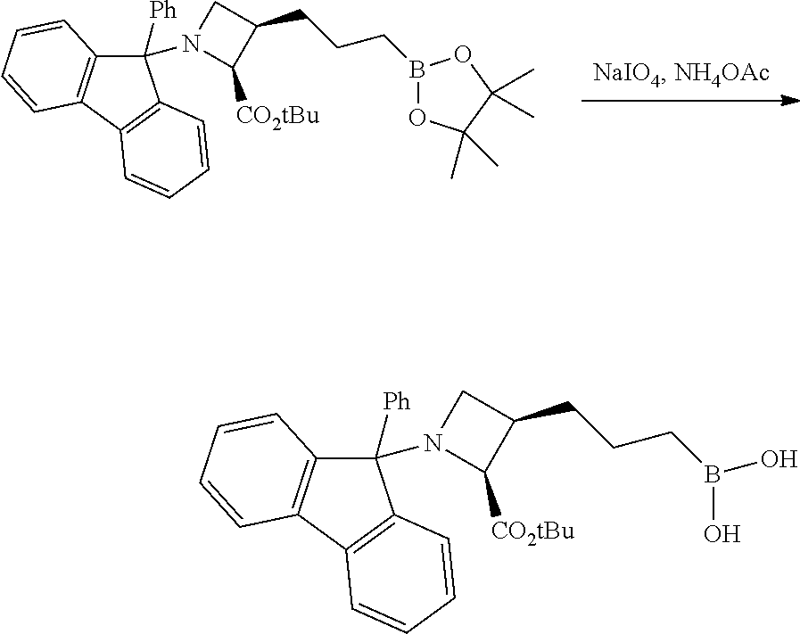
C1([Ph])(N2C([CO2tBu])C(CCCB3OC(C)(C)C(C)(C)O3)C2)C2=C(C3=C1C=CC=C3)C=CC=C2.C1([Ph])(N2C([CO2tBu])C(CCCB(O)O)C2)C2=C(C3=C1C=CC=C3)C=CC=C2
